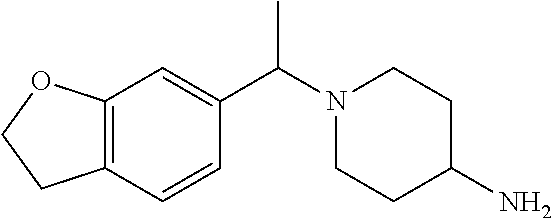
C1CN(C(C2=CC3=C(CCO3)C=C2)C)CCC1N
